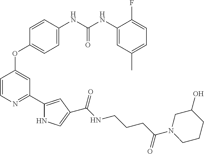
C1=C(NC(NC2=CC(C)=CC=C2F)=O)C=CC(OC2=CC(C3=CC(C(NCCCC(N4CCCC(O)C4)=O)=O)=CN3)=NC=C2)=C1
